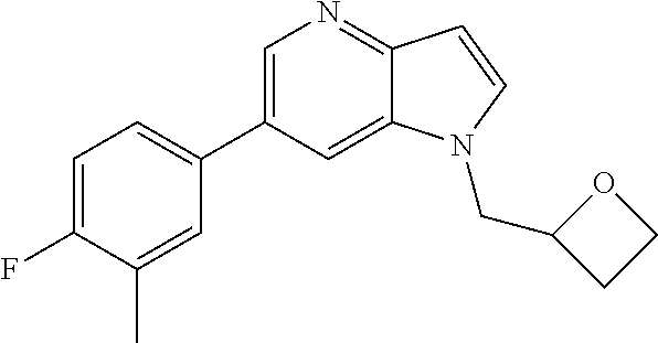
C1=C(C2=CC=C(F)C(C)=C2)C=C2C(=N1)C=CN2CC1CCO1
